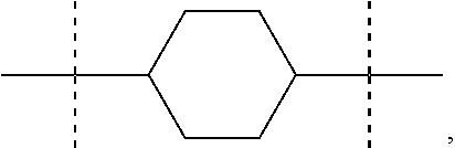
C1CC(C(C)(C)C)CCC1C(C)(C)C
